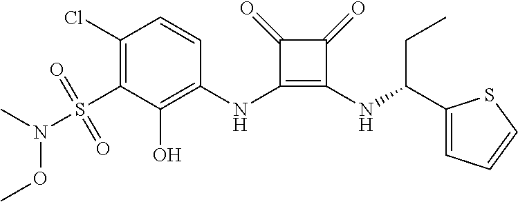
C1(Cl)=C(S(N(C)OC)(=O)=O)C(O)=C(NC2=C(NC(C3=CC=CS3)CC)C(=O)C2=O)C=C1
